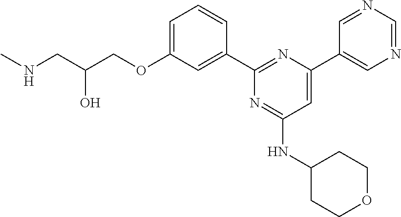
C1=C(OCC(CNC)O)C=C(C2=NC(C3=CN=CN=C3)=CC(NC3CCOCC3)=N2)C=C1
